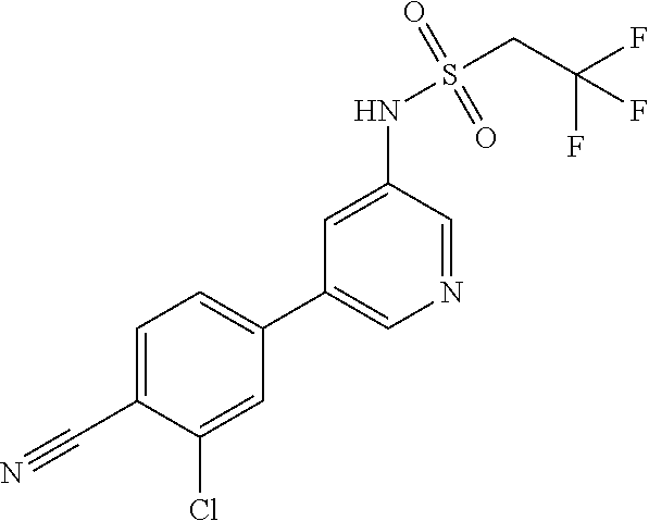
C1=C(C#N)C(Cl)=CC(C2=CN=CC(NS(CC(F)(F)F)(=O)=O)=C2)=C1
